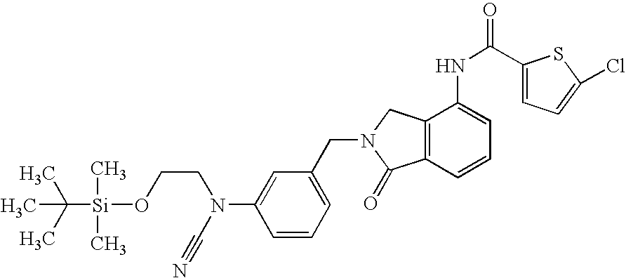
C1=CC=C(CN2CC3=C(C=CC=C3NC(=O)C3=CC=C(Cl)S3)C2=O)C=C1N(CCO[Si](C)(C)C(C)(C)C)C#N
